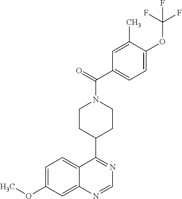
C12=CC=C(OC)C=C1N=CN=C2C1CCN(C(=O)C2=CC=C(OC(F)(F)F)C(C)=C2)CC1
